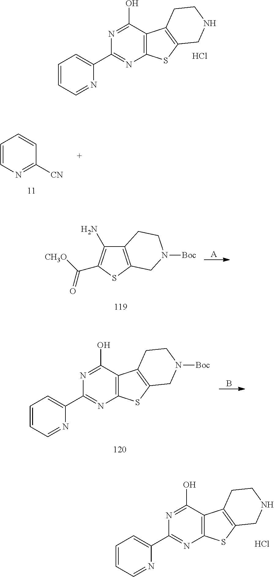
C1=CC=NC(C2=NC3=C(C(O)=N2)C2=C(S3)CNCC2)=C1.Cl.C1=CN=C([CN])C=C1.S1C2=C(C(N)=C1C([CH3O])=O)CCN([Boc])C2.[A].C1=CC=NC(C2=NC3=C(C(O)=N2)C2=C(S3)CN([Boc])CC2)=C1.B.C1=CC=NC(C2=NC3=C(C(O)=N2)C2=C(S3)CNCC2)=C1.Cl
